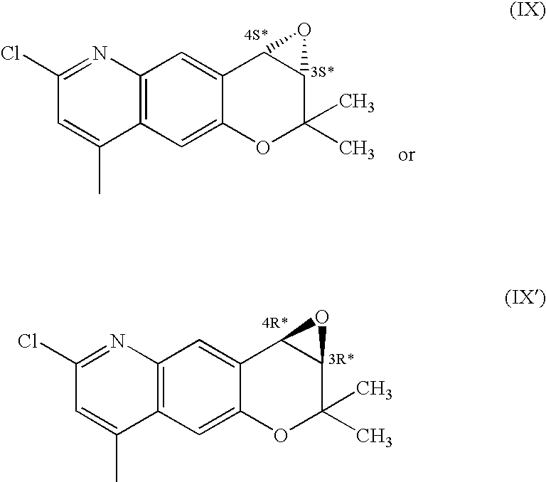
C12=C(C=C3C(=C1)C1C(C(C)(C)O3)O1)C(C)=CC(Cl)=N2.C12=C(C=C3C(=C1)C1C(C(C)(C)O3)O1)C(C)=CC(Cl)=N2
